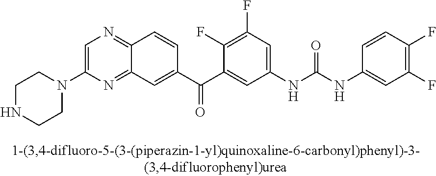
C1NCCN(C2=CN=C3C(=N2)C=C(C(C2=CC(NC(NC4=CC(F)=C(F)C=C4)=O)=CC(F)=C2F)=O)C=C3)C1
